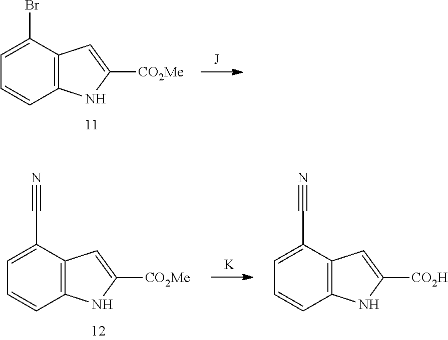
C12=C(C(Br)=CC=C1)C=C([CO2Me])N2.C12=C(C(C#N)=CC=C1)C=C([CO2Me])N2.C12=C(C(C#N)=CC=C1)C=C([CO2H])N2.[K]
